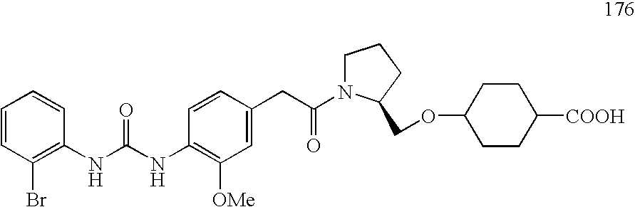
C1=CC(Br)=C(NC(=O)NC2=C([OMe])C=C(CC(=O)N3CCCC3COC3CCC([COOH])CC3)C=C2)C=C1
